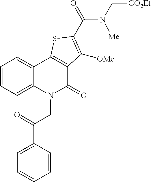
C1=CC=C2C(=C1)C1=C(C(=O)N2CC(C2=CC=CC=C2)=O)C([OMe])=C(C(=O)N(C[CO2Et])[Me])S1
